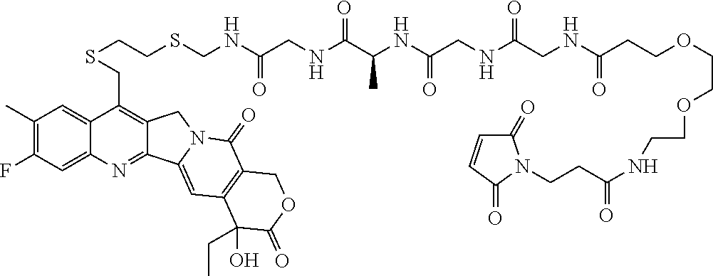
C1(C)=C(F)C=C2C(=C1)C(CSCCSCNC(CNC(C(NC(CNC(CNC(CCOCCOCCNC(=O)CCN1C(=O)C=CC1=O)=O)=O)=O)C)=O)=O)=C1C(=N2)C2=CC3=C(C(=O)N2C1)COC(=O)C3(CC)O
